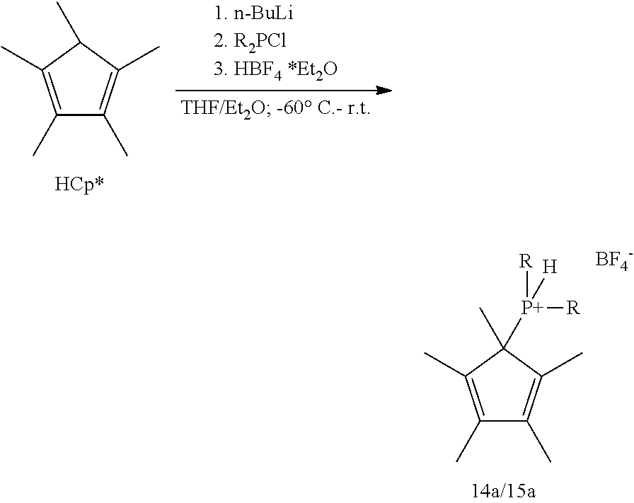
C1(C)=C(C)C(C)([P+]([R])([H])[R])C(C)=C1C.[BF4-].C1(C)=C(C)C(C)C(C)=C1C
